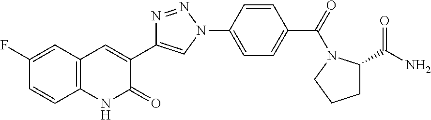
C12=C(C=C(F)C=C1)C=C(C1=CN(C3=CC=C(C(=O)N4CCCC4C(N)=O)C=C3)N=N1)C(=O)N2
